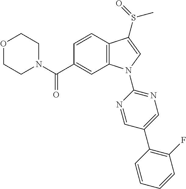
O1CCN(C(C2=CC3=C(C=C2)C(S(=O)C)=CN3C2=NC=C(C3=C(F)C=CC=C3)C=N2)=O)CC1
